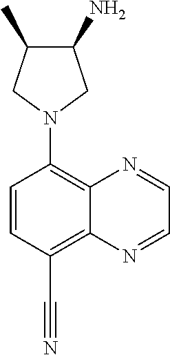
C1(N)C(C)CN(C2=C3C(=C(C#N)C=C2)N=CC=N3)C1
